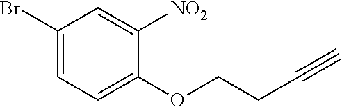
C1(Br)=CC=C(OCCC#C)C([NO2])=C1
